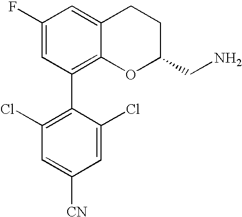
C1(F)=CC(C2=C(Cl)C=C([CN])C=C2Cl)=C2C(=C1)CCC(CN)O2
